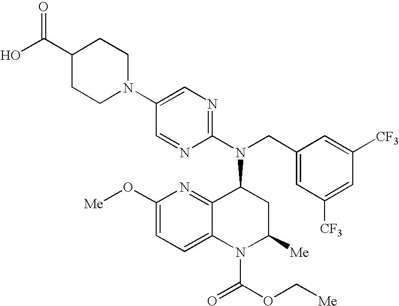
C1(N2CCC(C(O)=O)CC2)=CN=C(N(CC2=CC([CF3])=CC([CF3])=C2)C2C3=NC(O[Me])=CC=C3N(C(=O)OC[Me])C([Me])C2)N=C1
